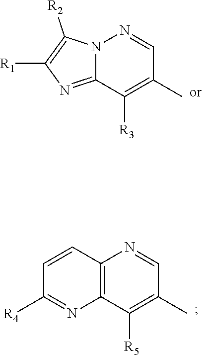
N12C(=NC([R1])=C1[R2])C([R3])=C(C)C=N2.C12=C(C([R5])=C(C)C=N1)N=C([R4])C=C2
